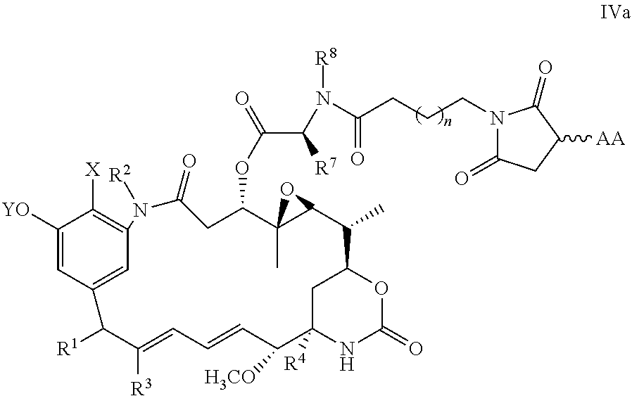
C1([YO])=CC2=CC(=C1[X])N([R2])C(=O)CC(OC(=O)C(N([R8])C(CCCN1C(=O)CC([AA])C1=O)=O)[R7])C1(C)C(C(C)C3CC([R4])(C([H3CO])C=CC=C([R3])C2[R1])NC(=O)O3)O1
